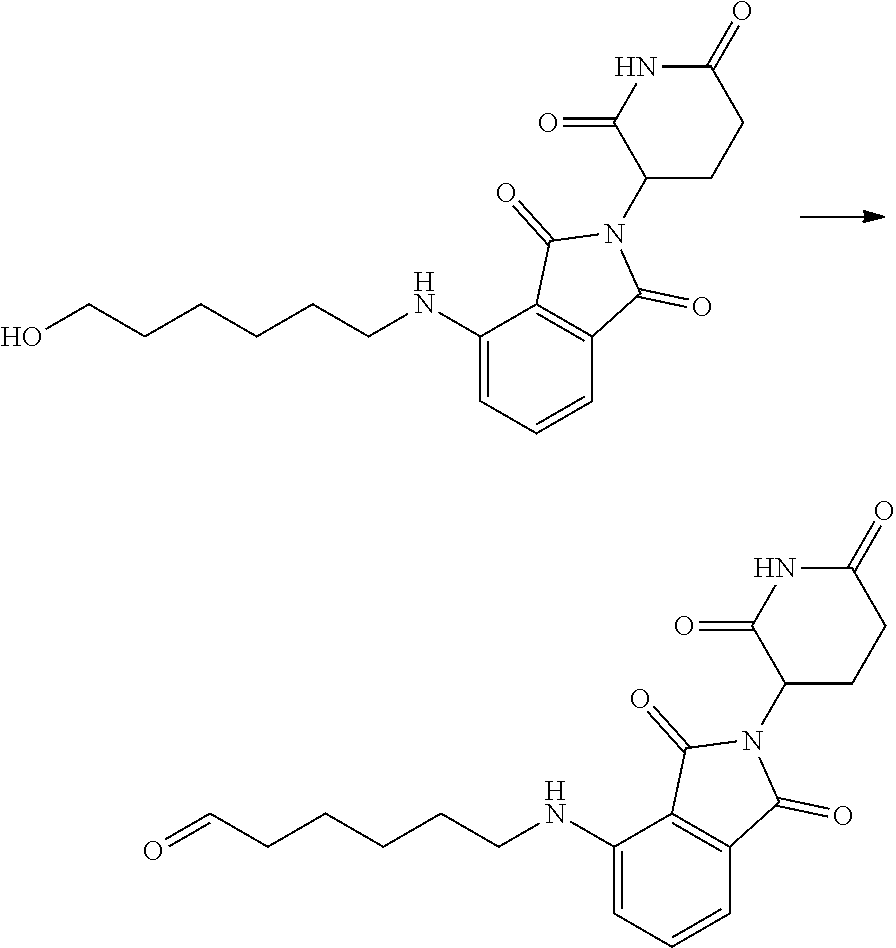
C1(NCCCCCCO)=CC=CC2=C1C(=O)N(C1CCC(=O)NC1=O)C2=O.C1(NCCCCCC=O)=CC=CC2=C1C(=O)N(C1CCC(=O)NC1=O)C2=O
